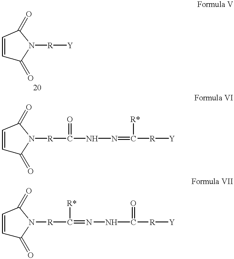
C1=CC(=O)N([R][Y])C1=O.C1=CC(=O)N([R]C(=O)NN=C([R*])[R][Y])C1=O.C1=CC(=O)N([R]C([R*])=NNC(=O)[R][Y])C1=O
